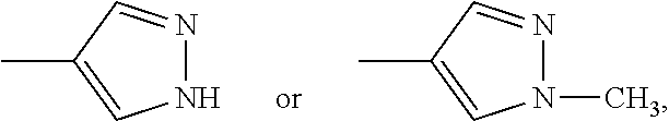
CC1=CNN=C1.CC1=CN(C)N=C1
